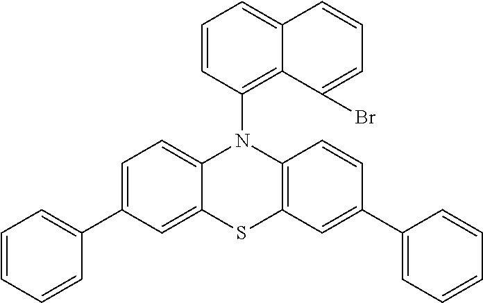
C1=C(C2=CC=CC=C2)C=C2C(=C1)N(C1=C3C(=CC=C1)C=CC=C3Br)C1=C(C=C(C3=CC=CC=C3)C=C1)S2
